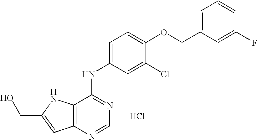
OCC1=CC2=C(N1)C(NC1=CC=C(OCC3=CC=CC(F)=C3)C(Cl)=C1)=NC=N2.Cl
